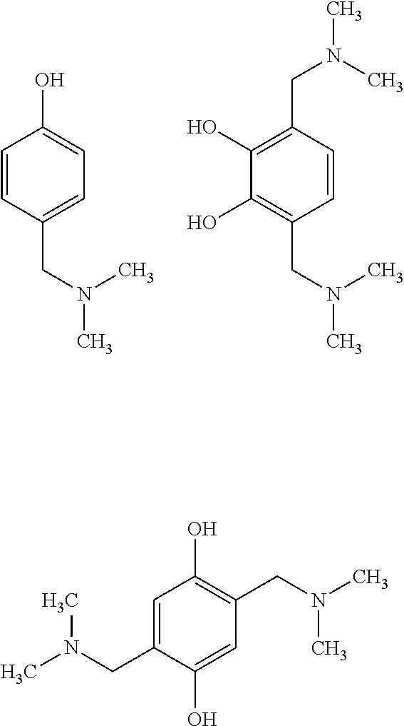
C1=CC(CN(C)C)=CC=C1O.C1(O)=C(CN(C)C)C=CC(CN(C)C)=C1O.C1=C(CN(C)C)C(O)=CC(CN(C)C)=C1O
